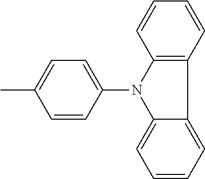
C1=CC=C2C(=C1)N(C1=CC=C(C)C=C1)C1=C2C=CC=C1
